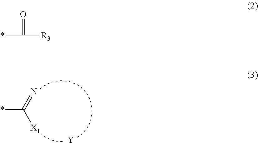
*C(=N)[X1].[Y].*C(=O)[R3]
